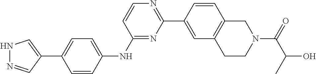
C1(C2=CNN=C2)=CC=C(NC2=NC(C3=CC4=C(C=C3)CN(C(C(O)C)=O)CC4)=NC=C2)C=C1
